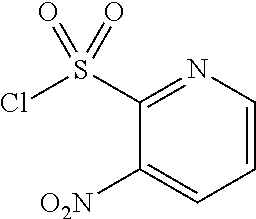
ClS(C1=NC=CC=C1[O2N])(=O)=O
